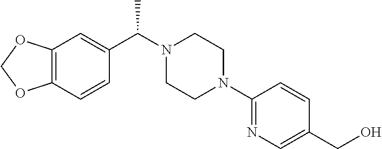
C12=C(C=CC(C(N3CCN(C4=NC=C(CO)C=C4)CC3)C)=C1)OCO2
